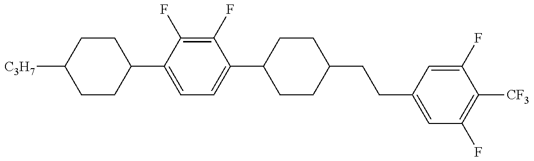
C1CC(C2=CC=C(C3CCC(CCC4=CC(F)=C([CF3])C(F)=C4)CC3)C(F)=C2F)CCC1[C3H7]
